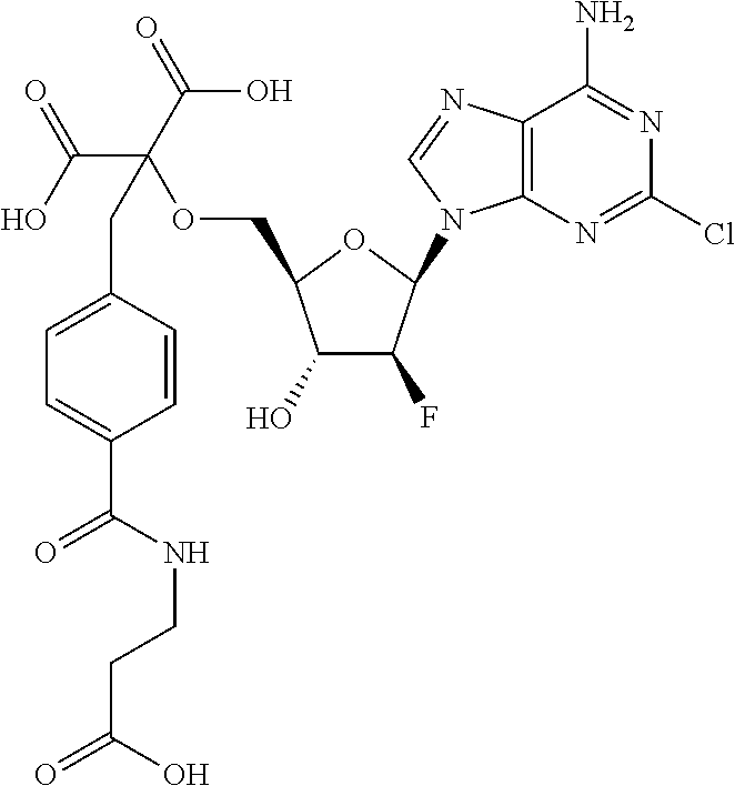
C1(O)C(F)C(N2C3=C(N=C2)C(N)=NC(Cl)=N3)OC1COC(C(O)=O)(C(=O)O)CC1=CC=C(C(NCCC(O)=O)=O)C=C1
